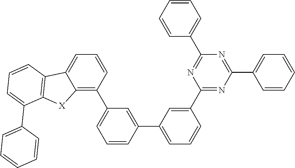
C12=C(C3=CC=CC(C4=CC=CC(C5=NC(C6=CC=CC=C6)=NC(C6=CC=CC=C6)=N5)=C4)=C3)C=CC=C1C1=C([X]2)C(C2=CC=CC=C2)=CC=C1
